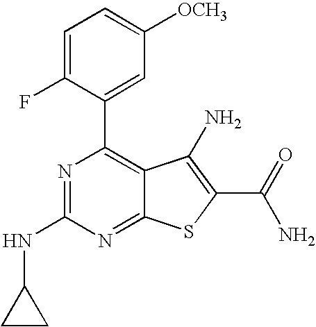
C1(C2=CC([OCH3])=CC=C2F)=C2C(=NC(NC3CC3)=N1)SC(C(N)=O)=C2N
